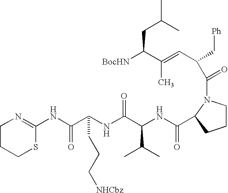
C1CCSC(NC(=O)C(NC(=O)C(C(C)C)NC(=O)C2CCCN2C(C(C=C(C([BocHN])CC(C)C)C)C[Ph])=O)CCC[NHCbz])=N1
